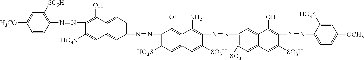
C1=CC(N=NC2=C(O)C3=CC=C(N=NC4=C([HO3S])C=C5C(=C4O)C(N)=C(N=NC4=C([SO3H])C=C6C(=C4)C(O)=C(N=NC4=CC=C([OCH3])C=C4[HO3S])C([SO3H])=C6)C([SO3H])=C5)C=C3C=C2[HO3S])=C([SO3H])C=C1[H3CO]
